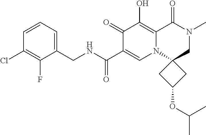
C1(CNC(=O)C2=CN3C(=C(O)C2=O)C(=O)N(C)CC32CC(OC(C)C)C2)=CC=CC(Cl)=C1F
